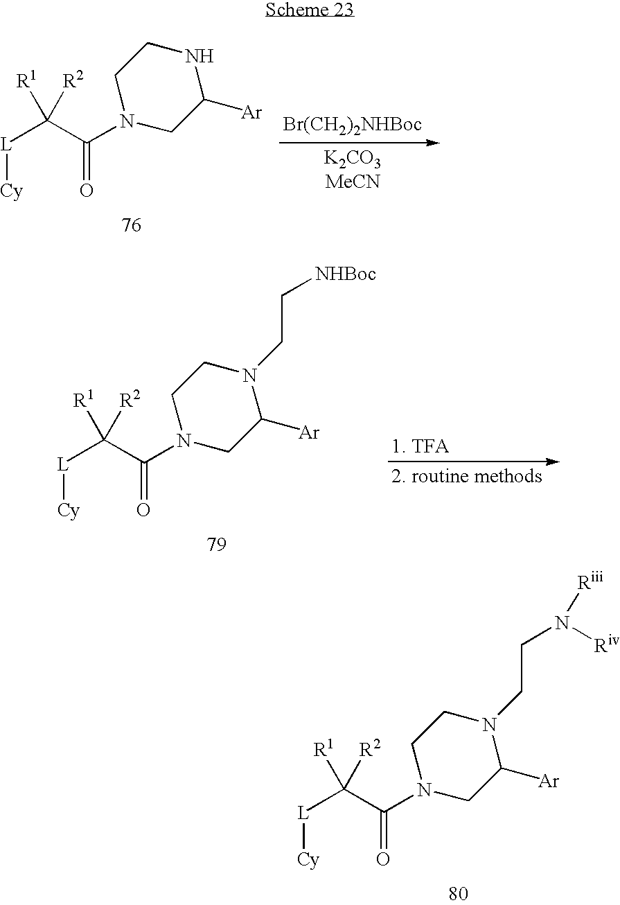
[L]([Cy])C(C(=O)N1CC([Ar])N(CCN([Riv])[Riii])CC1)([R1])[R2].[L]([Cy])C(C(=O)N1CC([Ar])NCC1)([R1])[R2].[Br(CH2)2NHBoc].[L]([Cy])C(C(=O)N1CC([Ar])N(CC[NHBoc])CC1)([R1])[R2]
